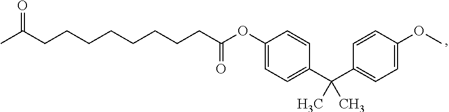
C1(OC(CCCCCCCCC(C)=O)=O)=CC=C(C(C2=CC=C(OC)C=C2)(C)C)C=C1
